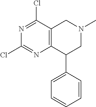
C1=CC=CC=C1C1CN(C)CC2=C1N=C(Cl)N=C2Cl
